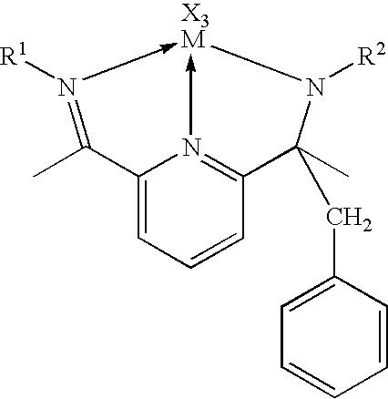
C12=CC=CC3=N1->[X3M](-N([R1])=C2C)N([R2])C3(C)CC1=CC=CC=C1
